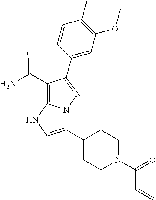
C1(C(N)=O)=C2N(N=C1C1=CC(OC)=C(C)C=C1)C(C1CCN(C(=O)C=C)CC1)=CN2
